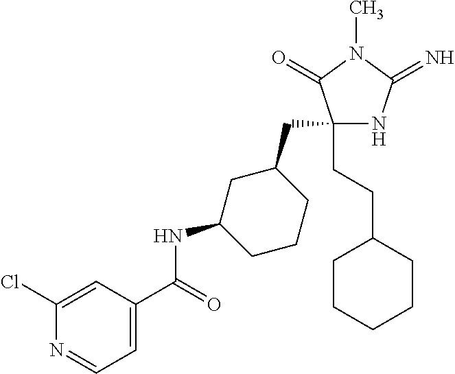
C1(CC2CC(NC(=O)C3=CC=NC(Cl)=C3)CCC2)(CCC2CCCCC2)NC(=N)N(C)C1=O
